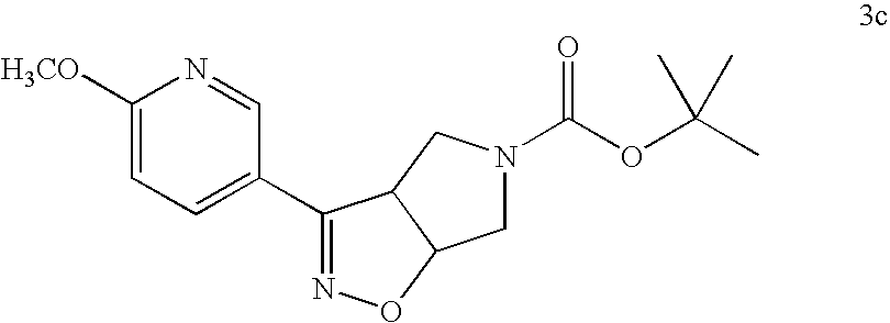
N1=CC(C2=NOC3C2CN(C(OC(C)(C)C)=O)C3)=CC=C1[H3CO]
